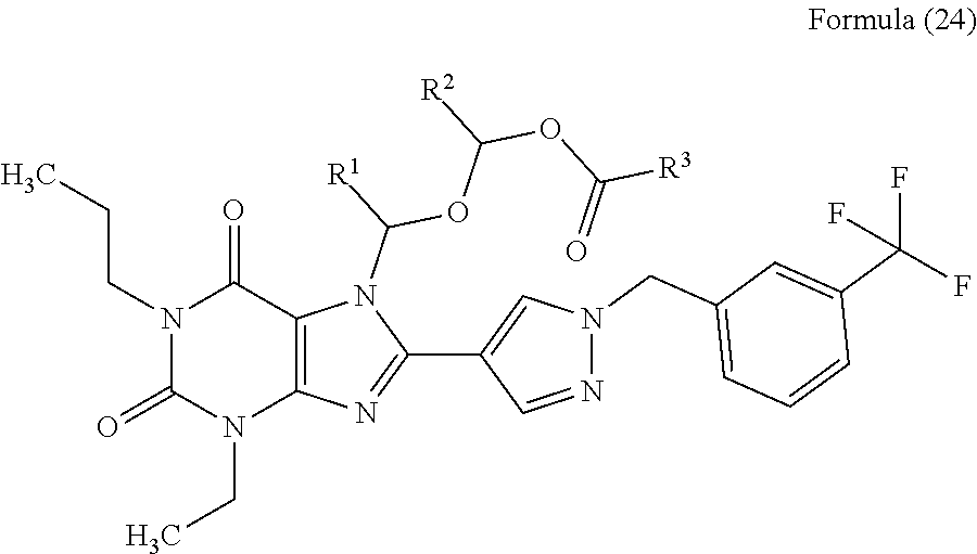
N1(CC)C(=O)N(CCC)C(=O)C2=C1N=C(C1=CN(CC3=CC=CC(C(F)(F)F)=C3)N=C1)N2C(OC(OC(=O)[R3])[R2])[R1]
